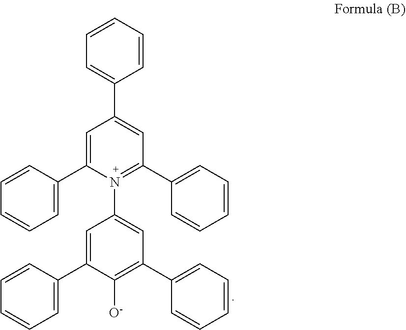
C1=C(C2=CC=CC=C2)N(C2=CC(C3=CC=CC=C3)=C([O-])C(C3=CC=CC=C3)=C2)=C(C2=CC=CC=C2)C=C1C1=CC=CC=C1
